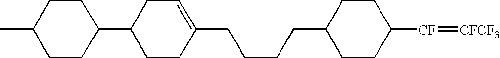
C1CC([CF]=[CFCF3])CCC1CCCCC1=CCC(C2CCC(C)CC2)CC1
